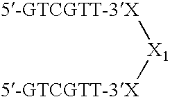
[5-GTCGTT-3X][X1][5-GTCGTT-3X]
